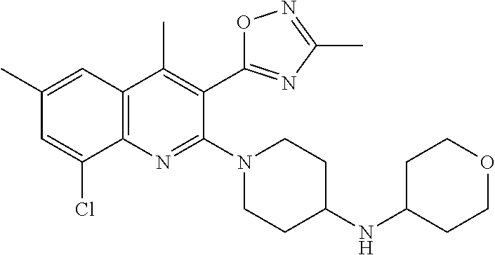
C1(C)=CC2=C(N=C(N3CCC(NC4CCOCC4)CC3)C(C3=NC(C)=NO3)=C2C)C(Cl)=C1
